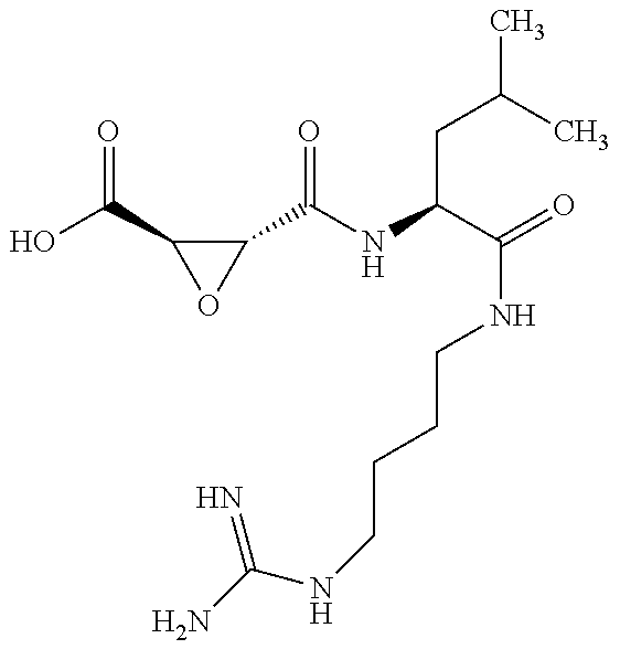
C1(C(NC(C(=O)NCCCCNC(N)=N)CC(C)C)=O)C(C(O)=O)O1
